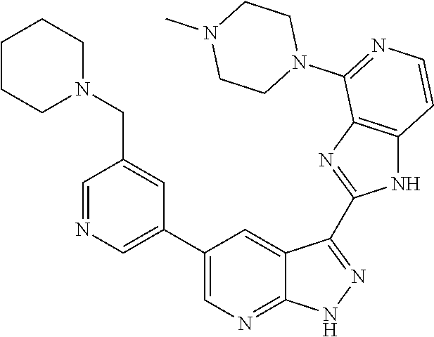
C1=NC=C(C2=CN=C3C(=C2)C(C2=NC4=C(N2)C=CN=C4N2CCN(C)CC2)=NN3)C=C1CN1CCCCC1
